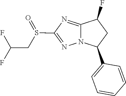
C1(C2CC(F)C3=NC(S(=O)CC(F)F)=NN23)=CC=CC=C1
